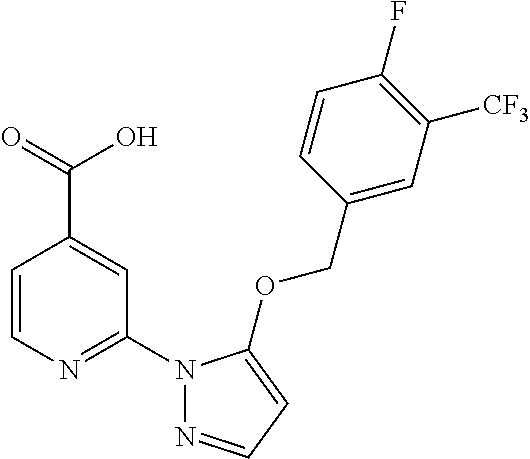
C1=CN=C(N2N=CC=C2OCC2=CC([CF3])=C(F)C=C2)C=C1C(=O)O
